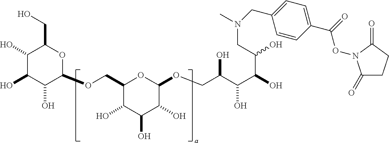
C1(COC2C(O)C(O)C(O)C(CO)O2)C(O)C(O)C(O)C(OCC(O)C(C(O)C(O)CN(C)CC2=CC=C(C(=O)ON3C(=O)CCC3=O)C=C2)O)O1
